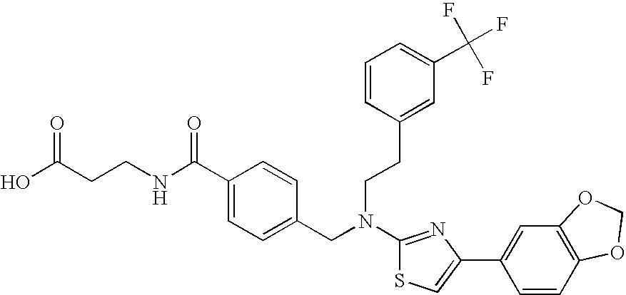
C1(C(NCCC(O)=O)=O)=CC=C(CN(C2=NC(C3=CC4=C(C=C3)OCO4)=CS2)CCC2=CC(C(F)(F)F)=CC=C2)C=C1
